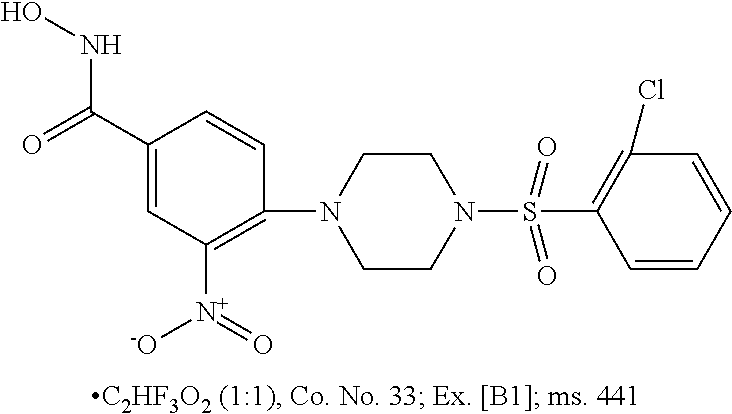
C1(S(N2CCN(C3=C([N+](=O)[O-])C=C(C(=O)NO)C=C3)CC2)(=O)=O)=C(Cl)C=CC=C1
